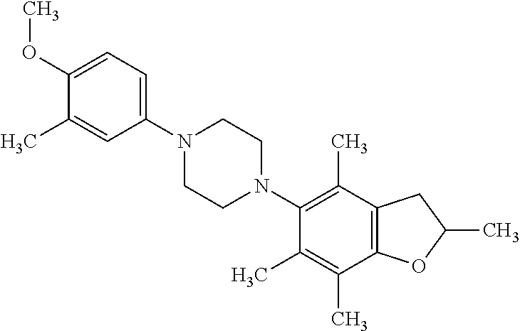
C1(OC)=CC=C(N2CCN(C3=C(C)C4=C(C(C)=C3C)OC(C)C4)CC2)C=C1C
